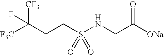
C(CS(NCC([ONa])=O)(=O)=O)C(F)([F3C])[CF3]
